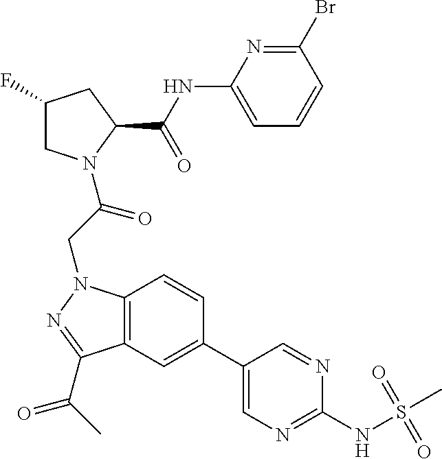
C1(NC(C2CC(F)CN2C(CN2C3=C(C(C(C)=O)=N2)C=C(C2=CN=C(NS(C)(=O)=O)N=C2)C=C3)=O)=O)=CC=CC(Br)=N1
